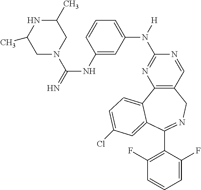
C12=C(C=NC(N([H])C3=CC=CC(NC(N4CC(C)NC(C)C4)=N)=C3)=N1)CN=C(C1=C(F)C=CC=C1F)C1=CC(Cl)=CC=C21
